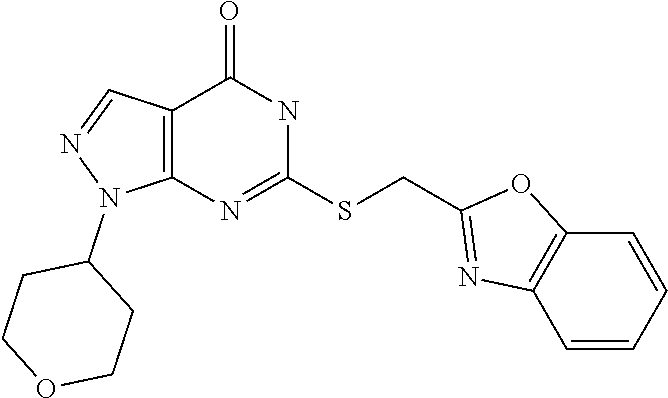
C12=C(N=C(SCC3=NC4=C(O3)C=CC=C4)NC1=O)N(C1CCOCC1)N=C2
